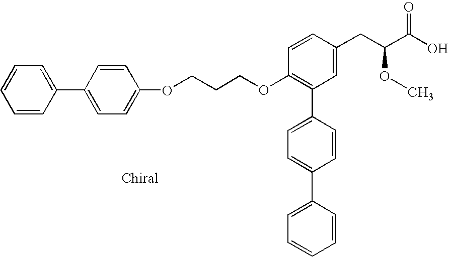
O(C1=C(C2=CC=C(C3=CC=CC=C3)C=C2)C=C(CC(C(O)=O)OC)C=C1)CCCOC1=CC=C(C2=CC=CC=C2)C=C1
